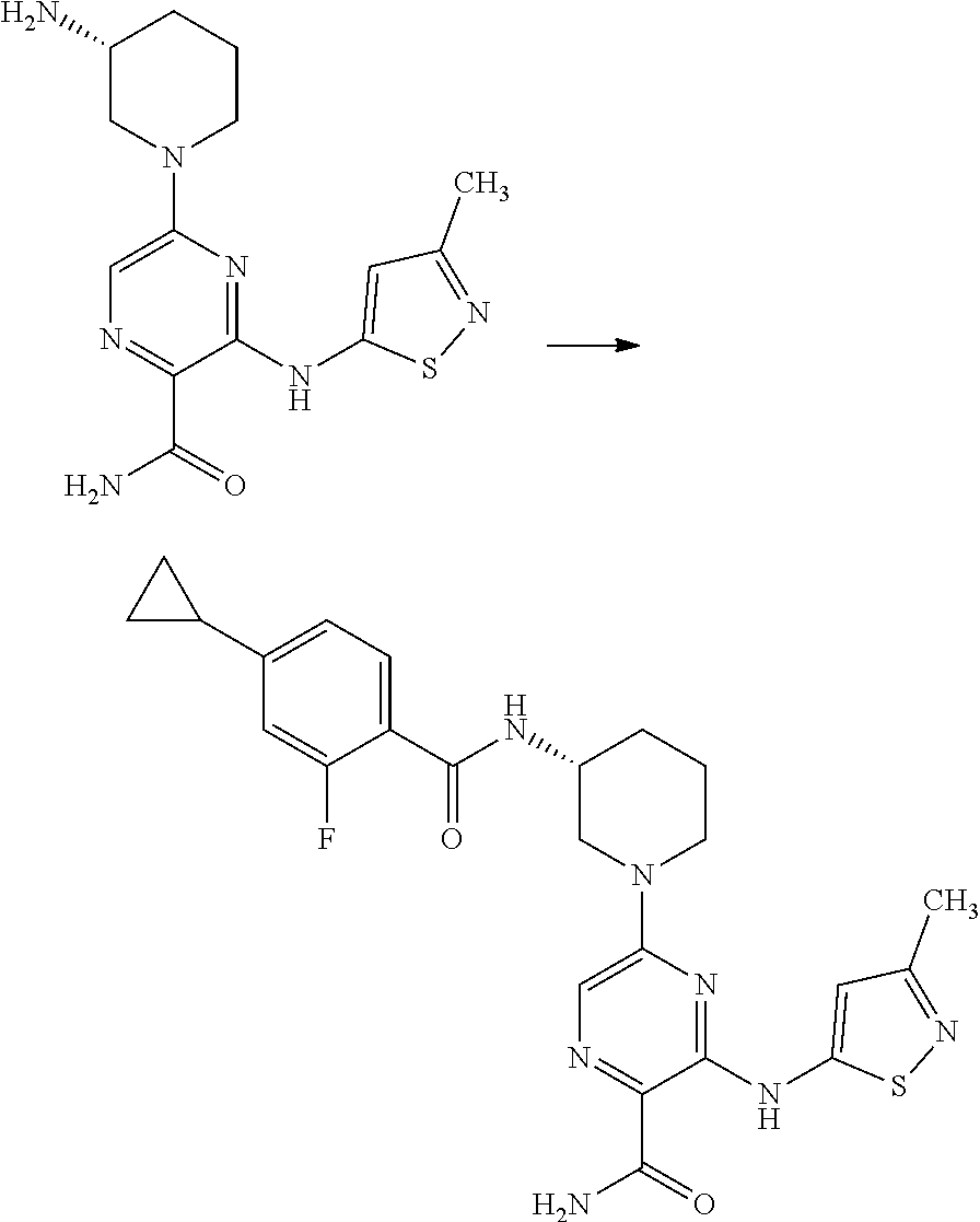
C1(N)CN(C2=CN=C(C(N)=O)C(NC3=CC(C)=NS3)=N2)CCC1.C1(NC(C2=CC=C(C3CC3)C=C2F)=O)CN(C2=CN=C(C(N)=O)C(NC3=CC(C)=NS3)=N2)CCC1
